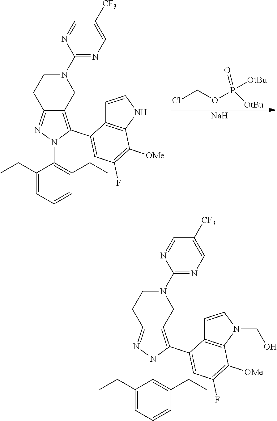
ClCOP([OtBu])(=O)[OtBu].[Na].C12=C(C3=CC(F)=C([OMe])C4=C3C=CN4)N(C3=C(CC)C=CC=C3CC)N=C1CCN(C1=NC=C([CF3])C=N1)C2.C12=C(C3=CC(F)=C([OMe])C4=C3C=CN4CO)N(C3=C(CC)C=CC=C3CC)N=C1CCN(C1=NC=C([CF3])C=N1)C2
